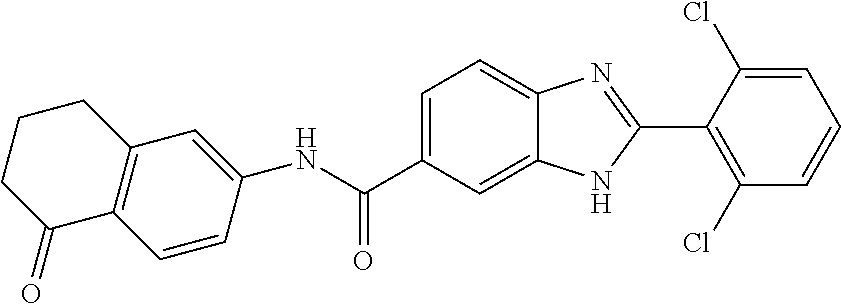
N(C(C1=CC=C2C(=C1)NC(C1=C(Cl)C=CC=C1Cl)=N2)=O)C1=CC2=C(C=C1)C(=O)CCC2
